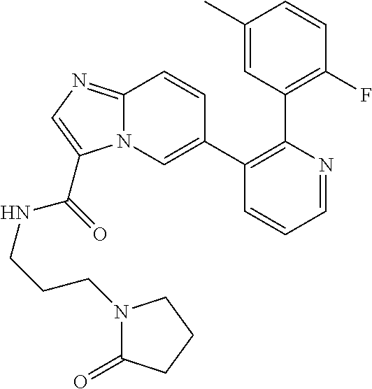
C1=NC(C2=C(F)C=CC(C)=C2)=C(C2=CN3C(=NC=C3C(=O)NCCCN3C(=O)CCC3)C=C2)C=C1
